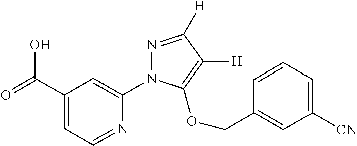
C1(C(=O)O)=CC=NC(N2N=C([H])C([H])=C2OCC2=CC([CN])=CC=C2)=C1
